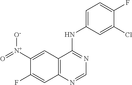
C12=C(N=CN=C1NC1=CC=C(F)C(Cl)=C1)C=C(F)C([N+](=O)[O-])=C2
